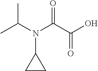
CC(N(C(C(O)=O)=O)C1CC1)C
